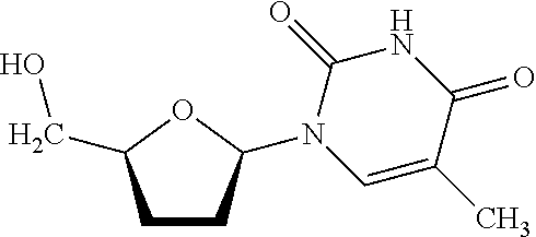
N1(C2CCC(CO)O2)C=C(C)C(=O)NC1=O
